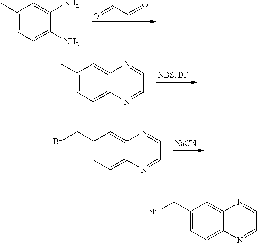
O=CC=O.C1(C)=CC=C(N)C(N)=C1.C1(C)=CC=C2C(=C1)N=CC=N2.C1(CBr)=CC=C2C(=C1)N=CC=N2.[NaCN].C1(C[NC])=CC=C2C(=C1)N=CC=N2
